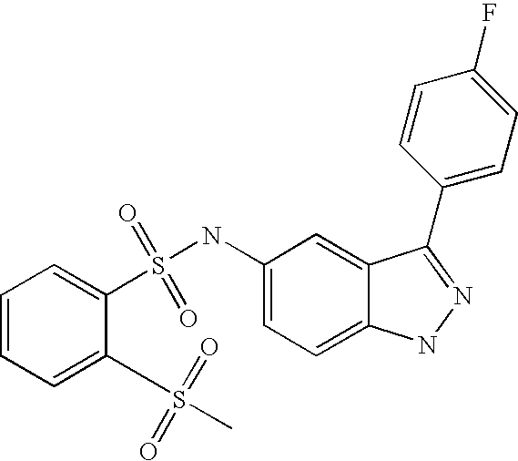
C1=CC=C(S(=O)(=O)C)C(S(NC2=CC=C3C(=C2)C(C2=CC=C(F)C=C2)=NN3)(=O)=O)=C1
